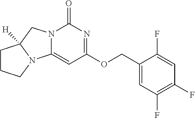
N12C(=CC(OCC3=CC(F)=C(F)C=C3F)=NC1=O)N1C([H])(C2)CCC1
